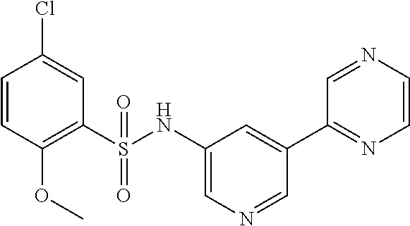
C1=CC(OC)=C(S(NC2=CN=CC(C3=NC=CN=C3)=C2)(=O)=O)C=C1Cl
